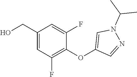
C1(OC2=CN(C(C)C)N=C2)=C(F)C=C(CO)C=C1F
